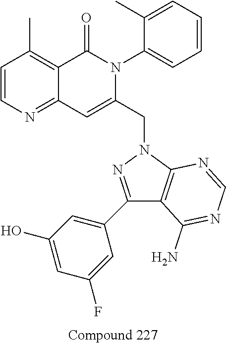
C1=CN=C2C(=C1C)C(=O)N(C1=CC=CC=C1C)C(CN1N=C(C3=CC(O)=CC(F)=C3)C3=C1N=CN=C3N)=C2
